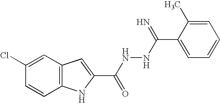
C12=C(C=C(Cl)C=C1)C=C(C(NNC(=N)C1=CC=CC=C1C)=O)N2
